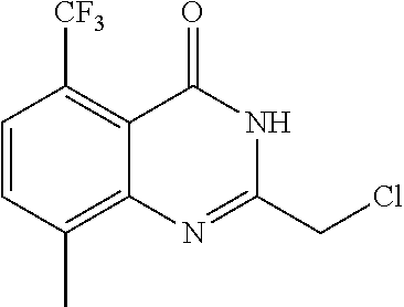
C1(CCl)=NC2=C(C)C=CC([CF3])=C2C(=O)N1
